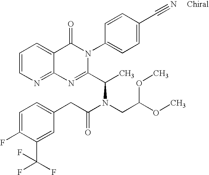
C12=NC=CC=C1C(=O)N(C1=CC=C(C#N)C=C1)C(C(C)N(CC(OC)OC)C(CC1=CC=C(F)C(C(F)(F)F)=C1)=O)=N2
